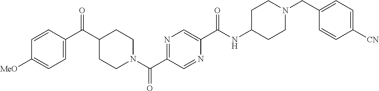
C1=C(C(C2CCN(C(C3=NC=C(C(NC4CCN(CC5=CC=C([CN])C=C5)CC4)=O)N=C3)=O)CC2)=O)C=CC([MeO])=C1
